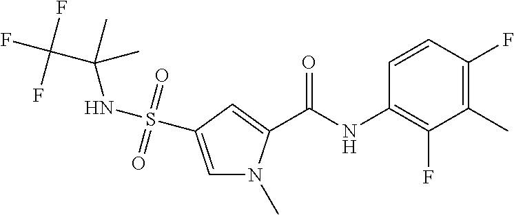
C1=CC(F)=C(C)C(F)=C1NC(C1=CC(S(NC(C(F)(F)F)(C)C)(=O)=O)=CN1C)=O
